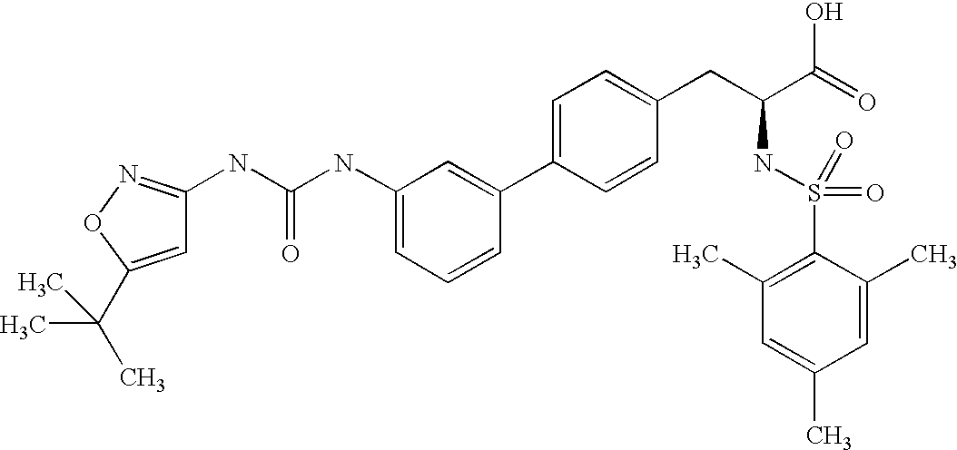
N(C(=O)NC1=CC=CC(C2=CC=C(CC(NS(=O)(=O)C3=C(C)C=C(C)C=C3C)C(O)=O)C=C2)=C1)C1=NOC(C(C)(C)C)=C1
